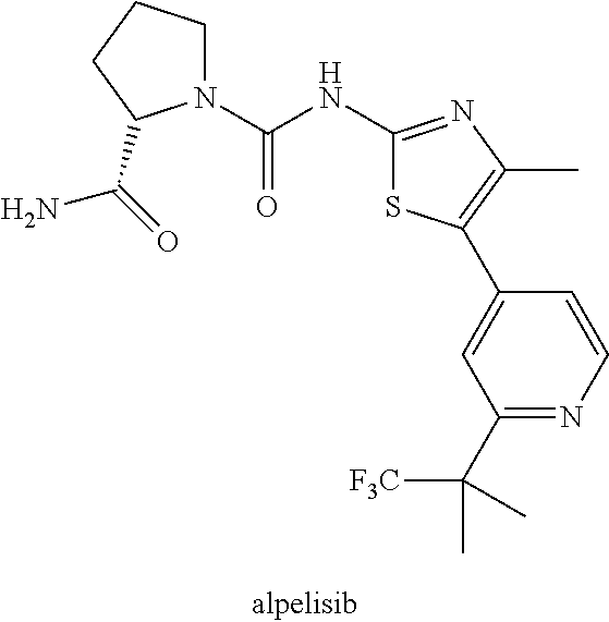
C1(C([F3C])(C)C)=NC=CC(C2=C(C)N=C(NC(N3CCCC3C(=O)N)=O)S2)=C1
